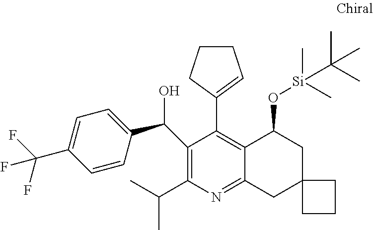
C1(C(C)C)=C(C(C2=CC=C(C(F)(F)F)C=C2)O)C(C2=CCCC2)=C2C(=N1)CC1(CC2O[Si](C)(C)C(C)(C)C)CCC1
